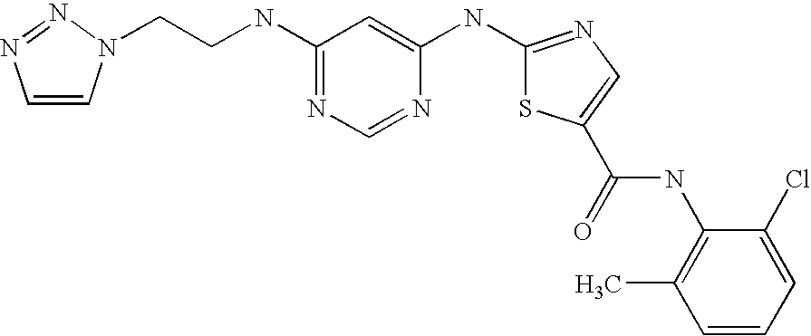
C(CNC1=NC=NC(NC2=NC=C(C(NC3=C(C)C=CC=C3Cl)=O)S2)=C1)N1C=CN=N1
